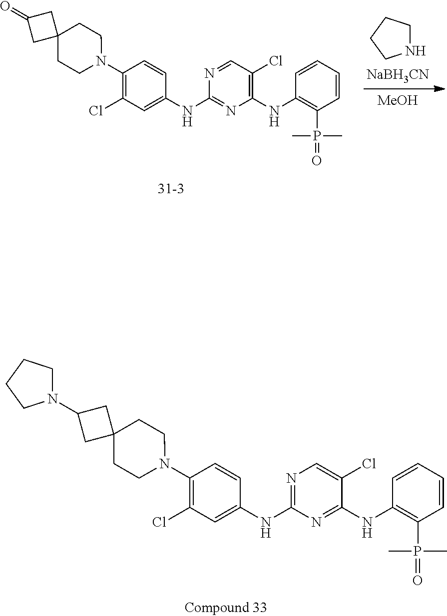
N1=CC(Cl)=C(NC2=C(P(=O)(C)C)C=CC=C2)N=C1NC1=CC(Cl)=C(N2CCC3(CC2)CC(=O)C3)C=C1.[NaBH3CN].[MeOH].N1CCCC1.N1=C(NC2=CC(Cl)=C(N3CCC4(CC3)CC(N3CCCC3)C4)C=C2)N=C(NC2=C(P(=O)(C)C)C=CC=C2)C(Cl)=C1
